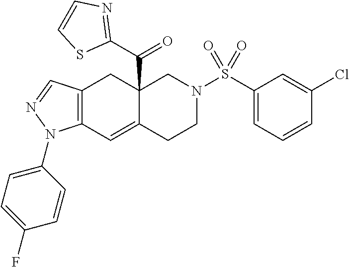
C12=C(C=C3C(C(C4=NC=CS4)=O)(C1)CN(S(C1=CC=CC(Cl)=C1)(=O)=O)CC3)N(C1=CC=C(F)C=C1)N=C2
